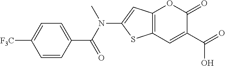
C12=C(C=C(C(O)=O)C(=O)O1)SC(N(C(C1=CC=C([F3C])C=C1)=O)C)=C2
